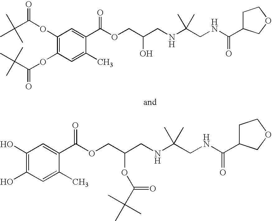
C1(OC(C(C)(C)C)=O)=C(OC(C(C)(C)C)=O)C=C(C)C(C(OCC(CNC(CNC(=O)C2CCOC2)(C)C)O)=O)=C1.C1(O)=C(O)C=C(C)C(C(OCC(CNC(CNC(=O)C2CCOC2)(C)C)OC(C(C)(C)C)=O)=O)=C1
